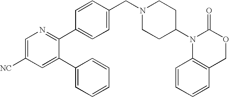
C1=C([NC])C=C(C2=CC=CC=C2)C(C2=CC=C(CN3CCC(N4C5=C(COC4=O)C=CC=C5)CC3)C=C2)=N1
